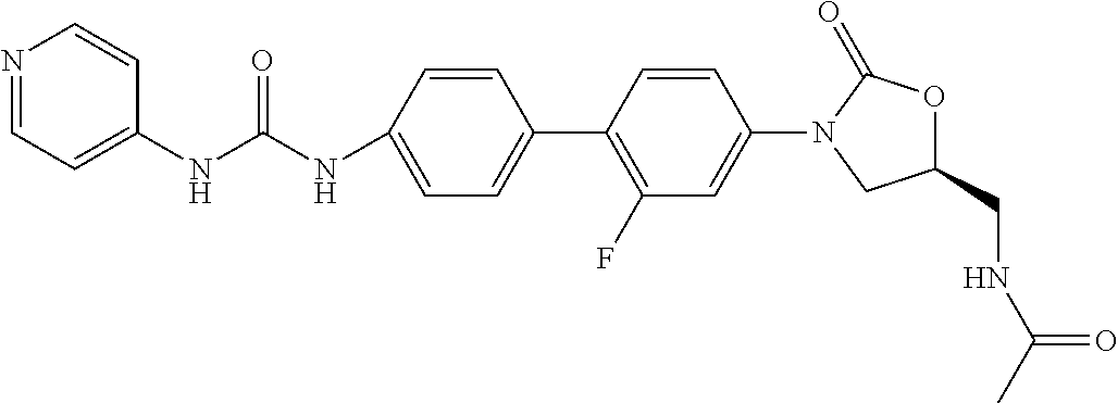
C1=C(NC(=O)NC2=CC=NC=C2)C=CC(C2=C(F)C=C(N3CC(CNC(C)=O)OC3=O)C=C2)=C1
